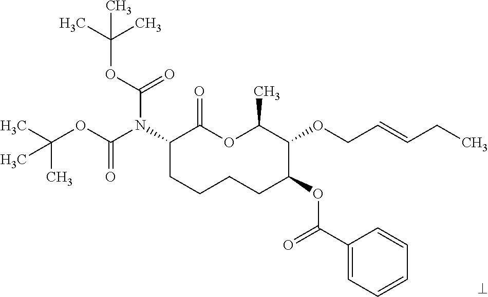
N(C1CCCCC(OC(C2=CC=CC=C2)=O)C(OCC=CCC)C(C)OC1=O)(C(OC(C)(C)C)=O)C(OC(C)(C)C)=O
